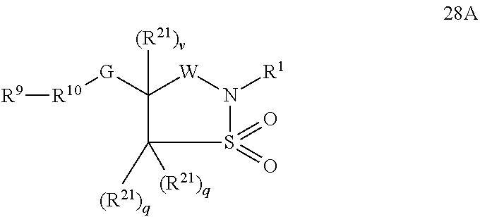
[R10]([G]C1([(R21)v])C([(R21)q])([(R21)q])S(=O)(=O)N([R1])[W]1)[R9]
